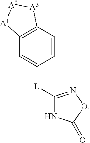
C1=CC2=C(C=C1[L]C1=NOC(=O)N1)[A1][A2][A3]2
